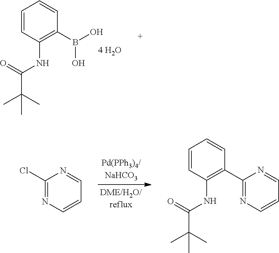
C1=CC(NC(C(C)(C)C)=O)=C(B(O)O)C=C1.C1=CC(NC(C(C)(C)C)=O)=C(C2=NC=CC=N2)C=C1.C1(Cl)=NC=CC=N1
